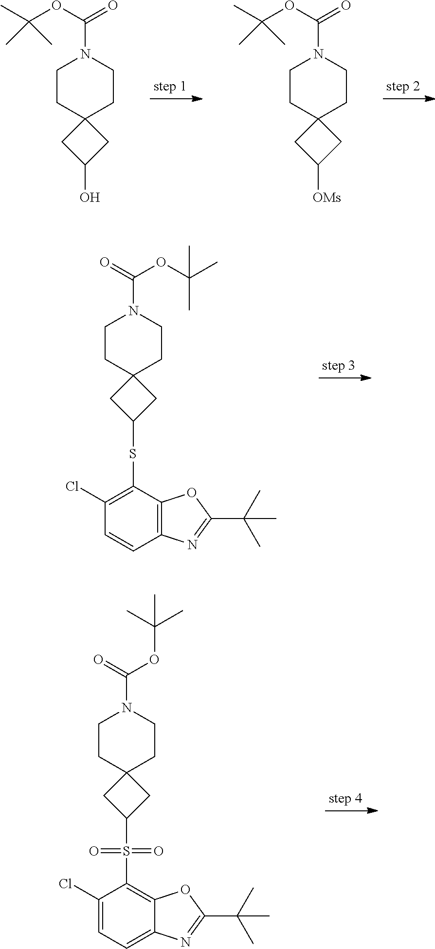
C1CC2(CCN1C(OC(C)(C)C)=O)CC(O)C2.C1CC2(CCN1C(OC(C)(C)C)=O)CC([OMs])C2.C1(Cl)=C(SC2CC3(CCN(C(OC(C)(C)C)=O)CC3)C2)C2=C(C=C1)N=C(C(C)(C)C)O2.C1(Cl)=CC=C2C(=C1S(C1CC3(CCN(C(OC(C)(C)C)=O)CC3)C1)(=O)=O)OC(C(C)(C)C)=N2
